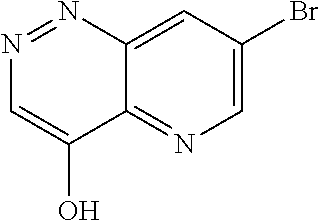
C12=NC=C(Br)C=C1N=NC=C2O
